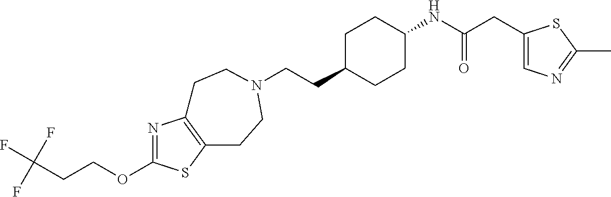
C(CC1CCC(NC(CC2=CN=C(C)S2)=O)CC1)N1CCC2=C(N=C(OCCC(F)(F)F)S2)CC1
